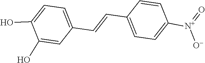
C1(O)=CC(C=CC2=CC=C([N+](=O)[O-])C=C2)=CC=C1O
